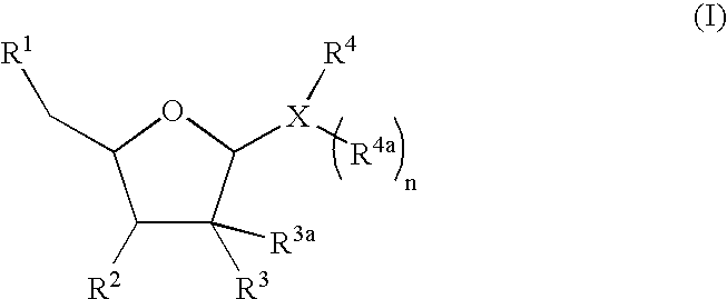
C1([R2])C([R3])([R3a])C([X]([R4])[R4a])OC1C[R1]
